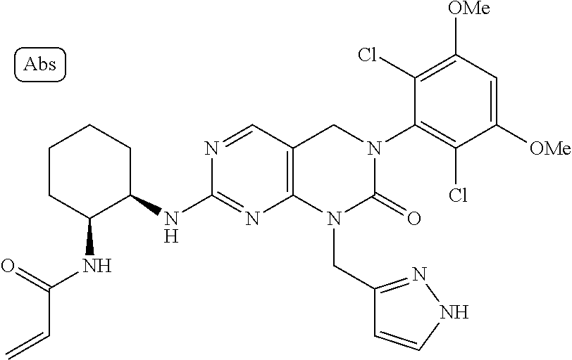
N(C(=O)C=C)C1CCCCC1NC1=NC2=C(C=N1)CN(C1=C(Cl)C([OMe])=CC([OMe])=C1Cl)C(=O)N2CC1=NNC=C1
